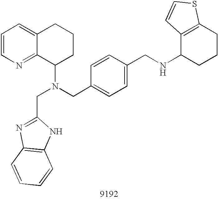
C1=CN=C2C(=C1)CCCC2N(CC1=CC=C(CNC2CCCC3=C2C=CS3)C=C1)CC1=NC2=C(N1)C=CC=C2
